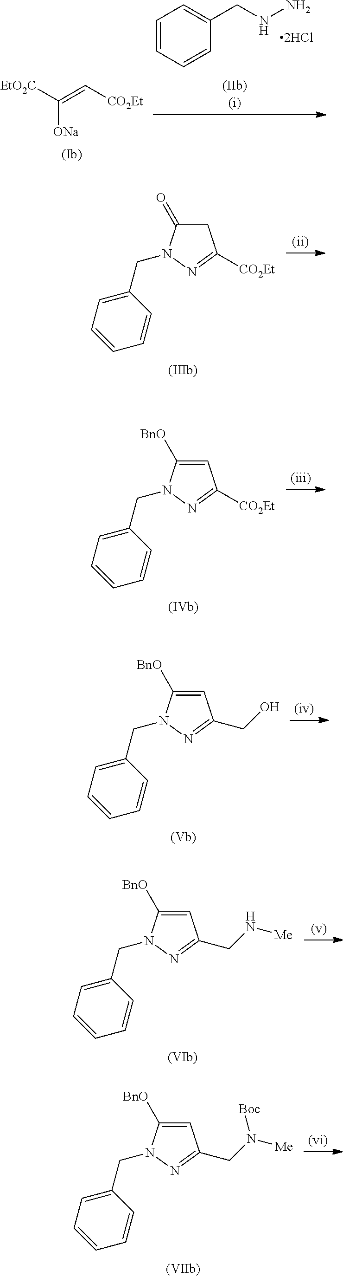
[EtO2C]C(=C[CO2Et])[ONa].C1=CC=CC(CNN)=C1.C1C(=O)N(CC2=CC=CC=C2)N=C1[CO2Et].C1=C([BnO])N(CC2=CC=CC=C2)N=C1[CO2Et].C1=C([BnO])N(CC2=CC=CC=C2)N=C1CO.C1=C([BnO])N(CC2=CC=CC=C2)N=C1CN[Me].C1=C([BnO])N(CC2=CC=CC=C2)N=C1CN([Me])[Boc]
